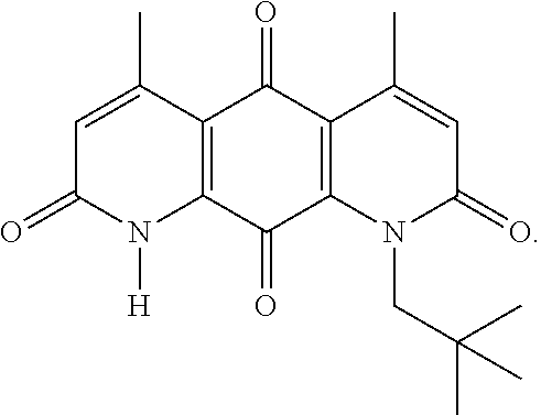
C12=C(C(=O)C3=C(C1=O)C(C)=CC(=O)N3CC(C)(C)C)N([H])C(=O)C=C2C
